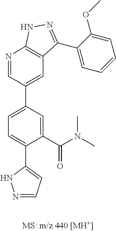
C1=C(C(N(C)C)=O)C(C2=CC=NN2)=CC=C1C1=CC2=C(N=C1)NN=C2C1=CC=CC=C1OC
